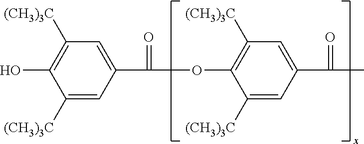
C1([(CH3)3C])=CC(C(=O)C)=CC([(CH3)3C])=C1OC(=O)C1=CC([(CH3)3C])=C(O)C([(CH3)3C])=C1
